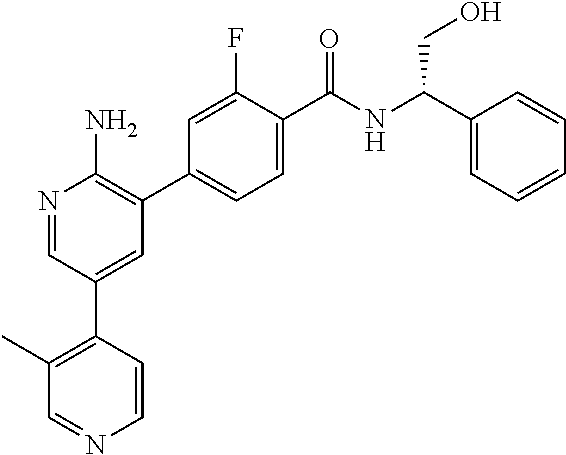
N1=CC(C2=C(C)C=NC=C2)=CC(C2=CC=C(C([NH]C(C3=CC=CC=C3)CO)=O)C(F)=C2)=C1N
